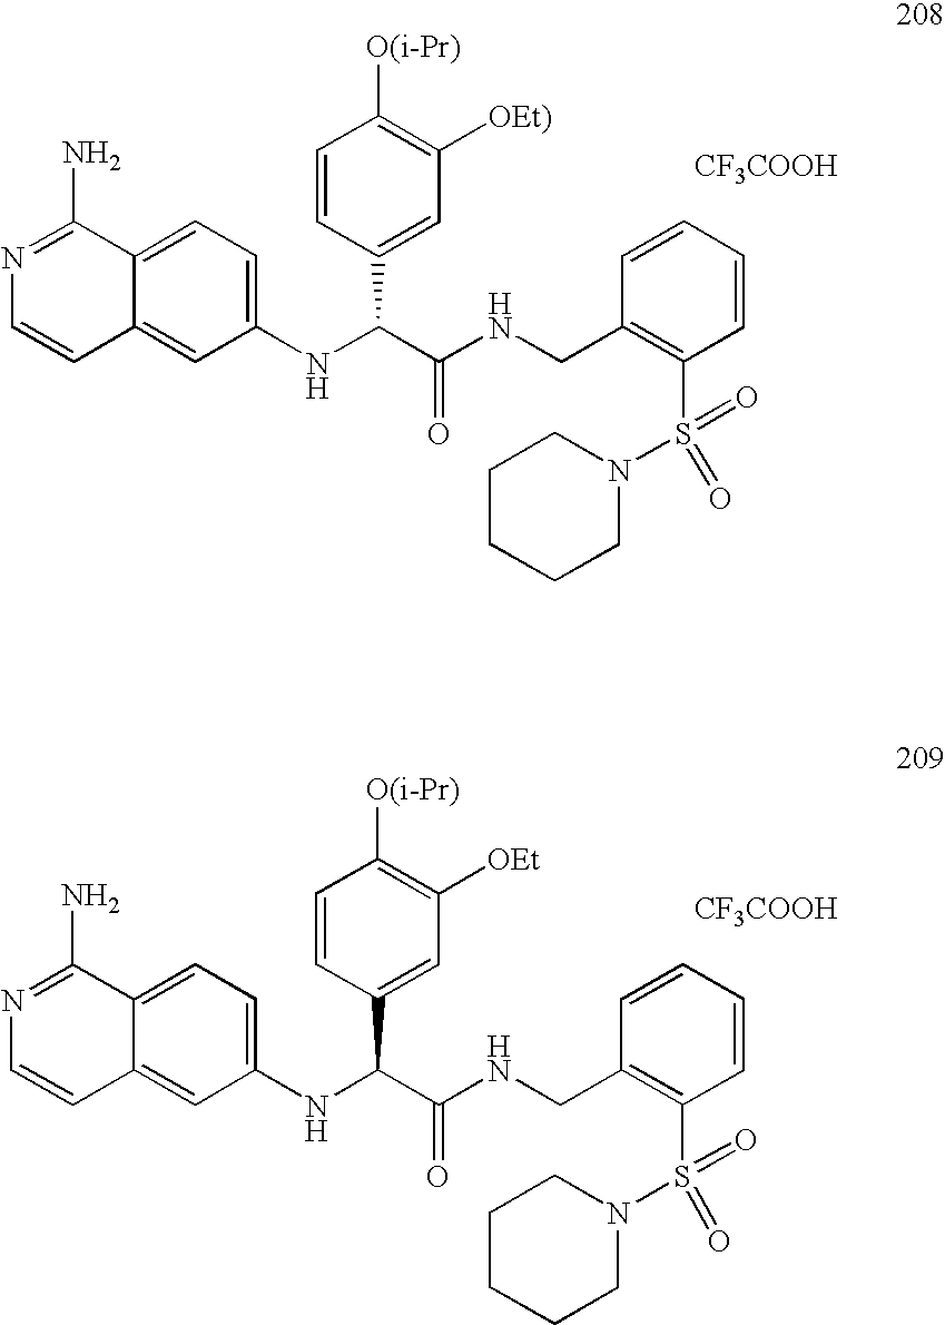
C1(NC(C(NCC2=C(S(=O)(N3CCCCC3)=O)C=CC=C2)=O)C2=CC([OEt)])=C([O(i-Pr)])C=C2)=CC=C2C(=C1)C=CN=C2N.[CF3COOH].C1(NC(C(NCC2=C(S(=O)(N3CCCCC3)=O)C=CC=C2)=O)C2=CC([OEt])=C([O(i-Pr)])C=C2)=CC=C2C(=C1)C=CN=C2N.[CF3COOH]
